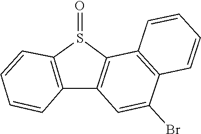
C12=C(C(Br)=CC3=C1S(=O)C1=C3C=CC=C1)C=CC=C2
